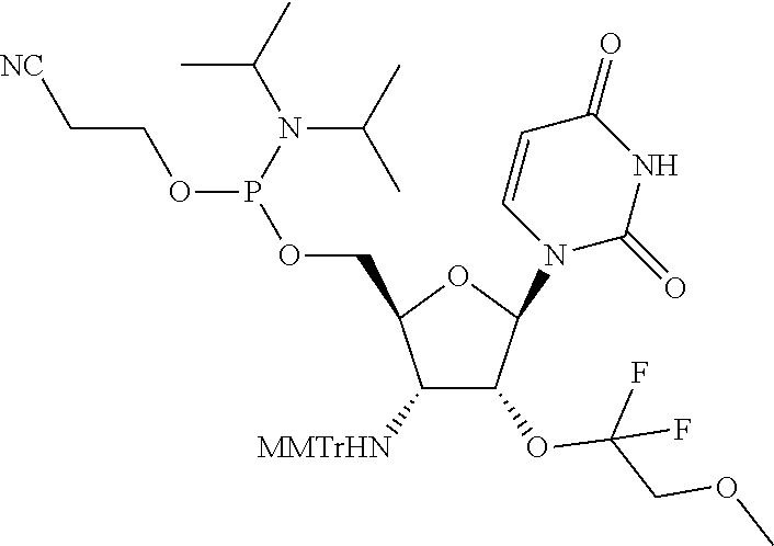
C1([MMTrHN])C(OC(COC)(F)F)C(N2C(=O)NC(=O)C=C2)OC1COP(OCC[NC])N(C(C)C)C(C)C
